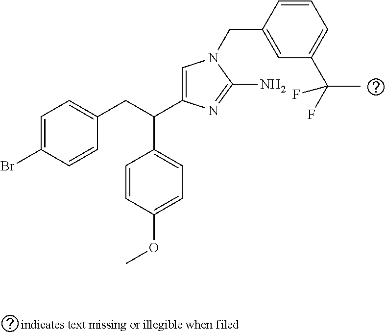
C1=C(Br)C=CC(CC(C2=CN(CC3=CC(C(F)(C)F)=CC=C3)C(N)=N2)C2=CC=C(OC)C=C2)=C1
